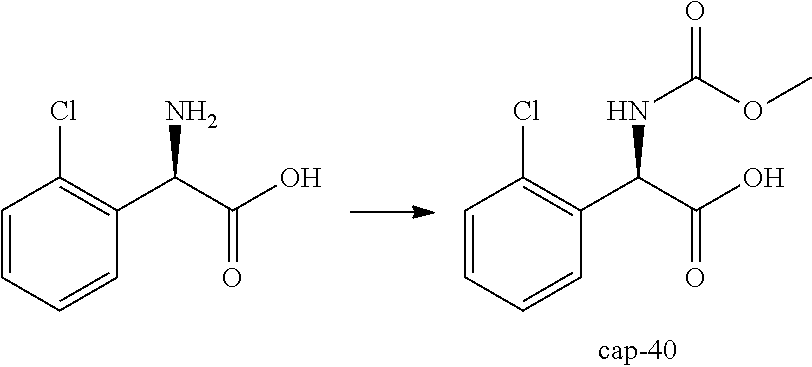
C1=CC=CC(C(C(O)=O)N)=C1Cl.C1=CC=CC(C(C(O)=O)NC(=O)OC)=C1Cl
